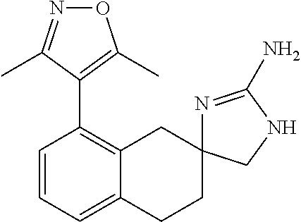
C1=CC=C2C(=C1C1=C(C)ON=C1C)CC1(CC2)N=C(N)NC1
